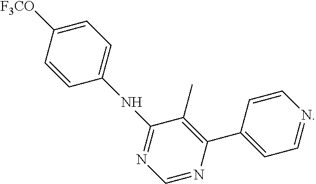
C1([F3CO])=CC=C(NC2=NC=NC(C3=CC=NC=C3)=C2C)C=C1
